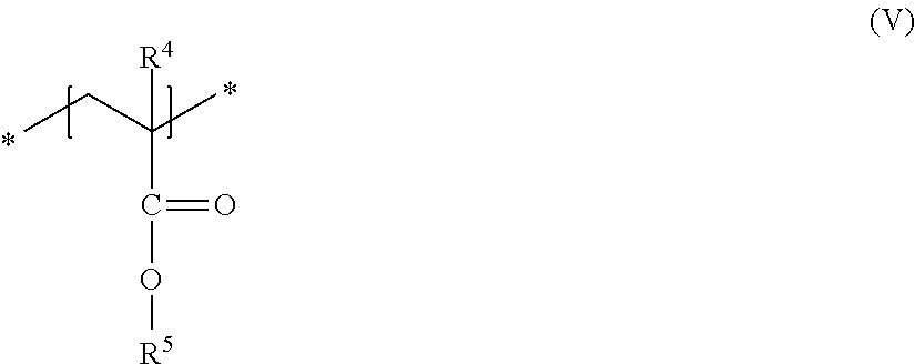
CCC(C)(C(O[R5])=O)[R4]
